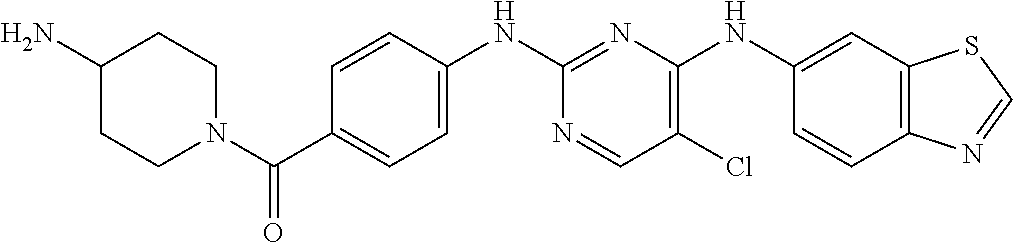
C1=CC(NC2=NC(NC3=CC4=C(C=C3)N=CS4)=C(Cl)C=N2)=CC=C1C(N1CCC(N)CC1)=O
